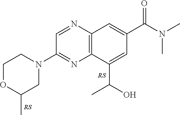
C1=NC2=C(N=C1N1CCOC(C)C1)C(C(C)O)=CC(C(=O)N(C)C)=C2
